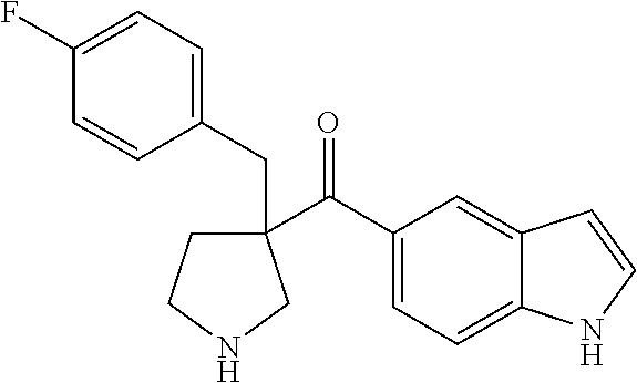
C(=O)(C1(CC2=CC=C(F)C=C2)CCNC1)C1=CC=C2C(=C1)C=CN2
